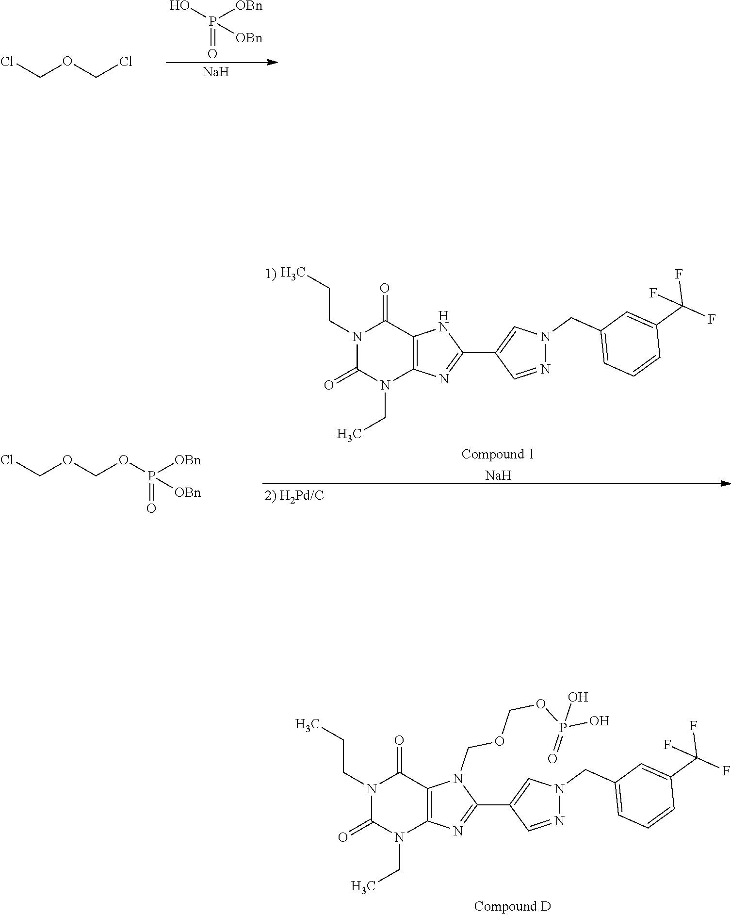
OP(=O)([OBn])[OBn].[Na].O(CCl)CCl.N1(CC)C(=O)N(CCC)C(=O)C2=C1N=C(C1=CN(CC3=CC=CC(C(F)(F)F)=C3)N=C1)N2.[Na].P(=O)(OCOCCl)([OBn])[OBn].N1(CC)C(=O)N(CCC)C(=O)C2=C1N=C(C1=CN(CC3=CC=CC(C(F)(F)F)=C3)N=C1)N2COCOP(=O)(O)O
